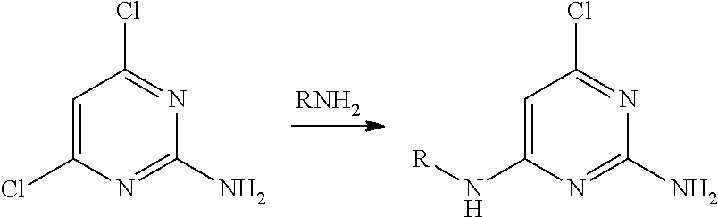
ClC1=NC(N)=NC(Cl)=C1.ClC1=NC(N)=NC(N[R])=C1.[RNH2]
